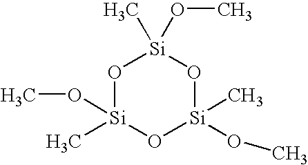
O1[Si](C)(OC)O[Si](C)(OC)O[Si]1(C)OC
